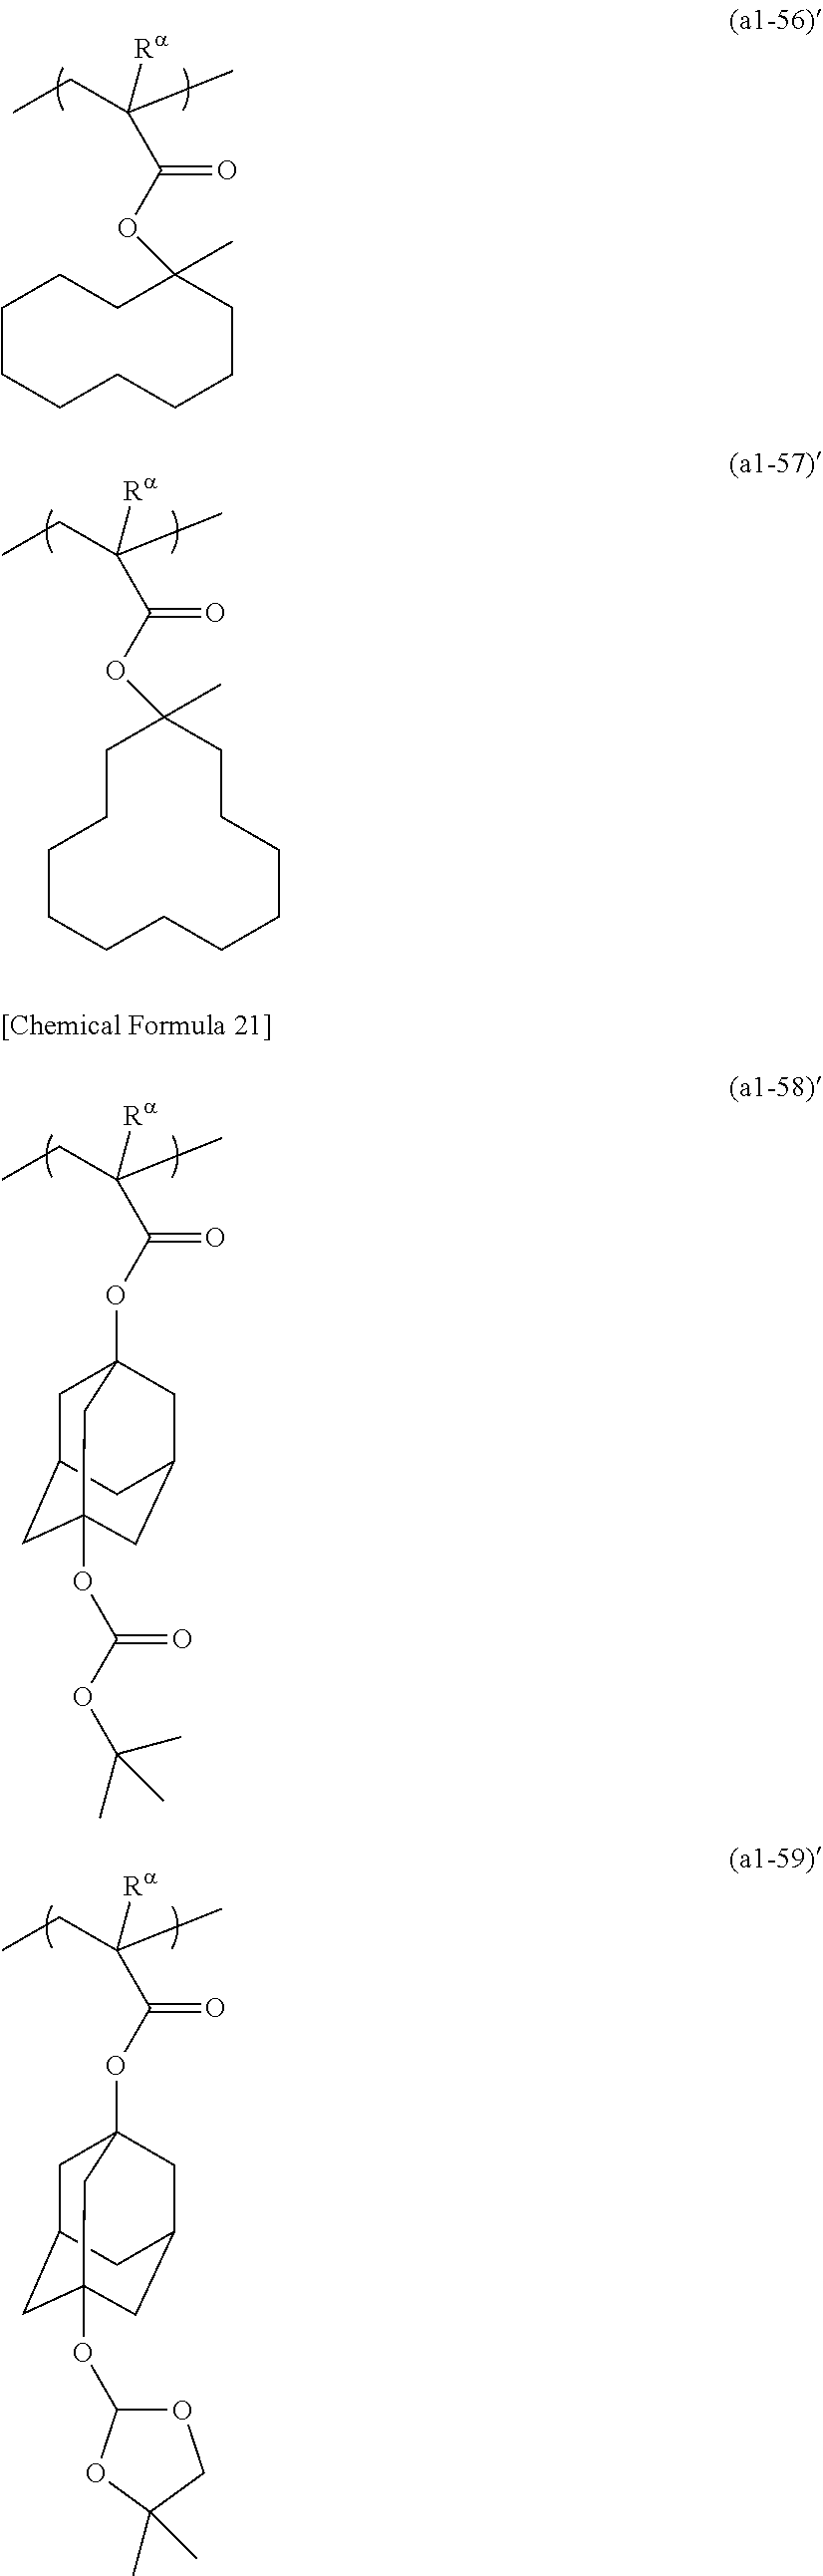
CCC(C)([Ra])C(OC1(C)CCCCCCCCC1)=O.CCC(C)([Ra])C(OC1(C)CCCCCCCCCCC1)=O.CCC(C)([Ra])C(OC12CC3CC(OC(OC(C)(C)C)=O)(CC(C1)C3)C2)=O.CCC(C)([Ra])C(OC12CC3CC(OC4OCC(C)(C)O4)(CC(C1)C3)C2)=O
